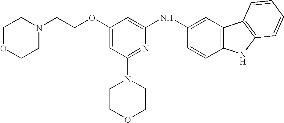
O(C1=CC(N2CCOCC2)=NC(NC2=CC3=C(C=C2)NC2=C3C=CC=C2)=C1)CCN1CCOCC1
